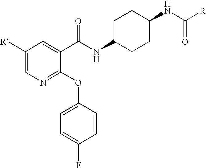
N1=C(OC2=CC=C(F)C=C2)C(C(NC2CCC(NC([R])=O)CC2)=O)=CC([R])=C1
